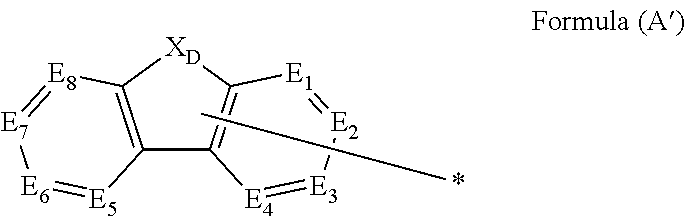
C12=C([XD]C3=C1[E4]=[E3][E2]=[E1]3)[E8]=[E7][E6]=[E5]2.CCCC*
